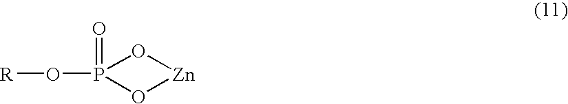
P1(=O)(O[R])O[Zn]O1
